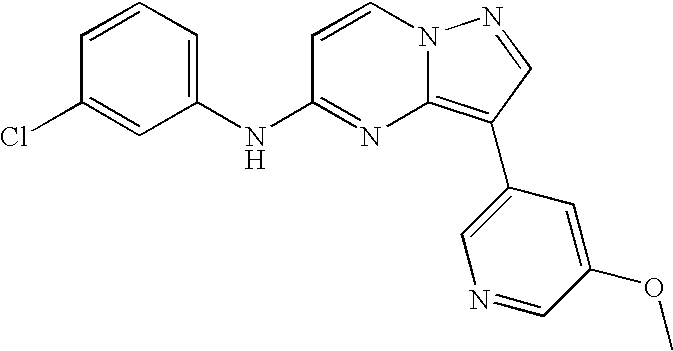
C1(NC2=NC3=C(C4=CN=CC(OC)=C4)C=NN3C=C2)=CC=CC(Cl)=C1
